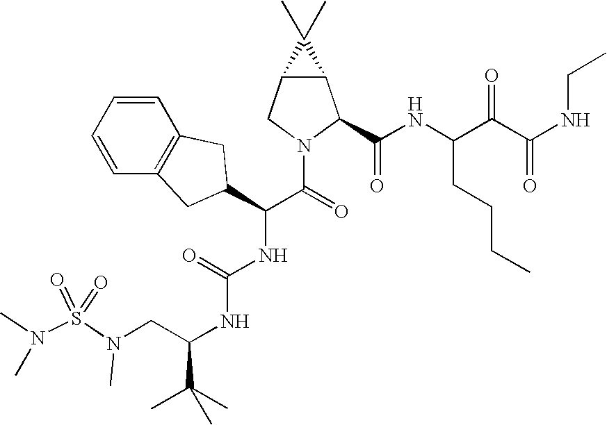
N(C(NC(C(=O)N1C(C(NC(C(C(NCC)=O)=O)CCCC)=O)C2C(C1)C2(C)C)C1CC2=C(C=CC=C2)C1)=O)C(CN(S(N(C)C)(=O)=O)C)C(C)(C)C
